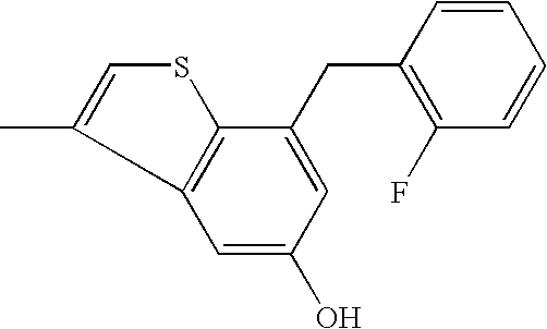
C(C1=C(F)C=CC=C1)C1=CC(O)=CC2=C1SC=C2C
